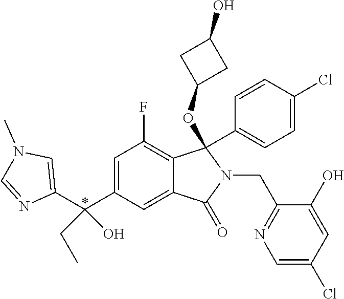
C1(C(C2=CC(F)=C3C(=C2)C(=O)N(CC2=NC=C(Cl)C=C2O)C3(C2=CC=C(Cl)C=C2)OC2CC(O)C2)(CC)O)=CN(C)C=N1
